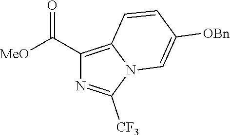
[MeO]C(=O)C1=C2N(C([CF3])=N1)C=C([OBn])C=C2
